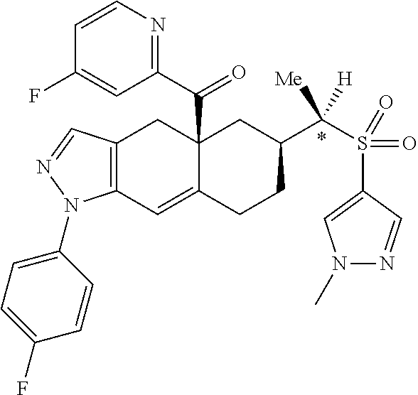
C12(C(C3=NC=CC(F)=C3)=O)C(=CC3=C(C1)C=NN3C1=CC=C(F)C=C1)CCC(C(S(C1=CN(C)N=C1)(=O)=O)([Me])[H])C2
